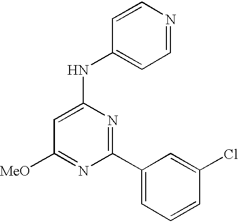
C1([MeO])=NC(C2=CC=CC(Cl)=C2)=NC(NC2=CC=NC=C2)=C1
